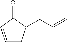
C1=CC(=O)C(CC=C)C1
